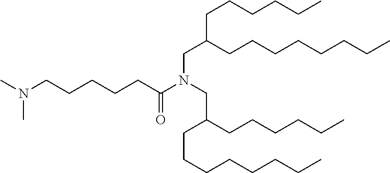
N(CCCCCC(N(CC(CCCCCC)CCCCCCCC)CC(CCCCCC)CCCCCCCC)=O)(C)C
